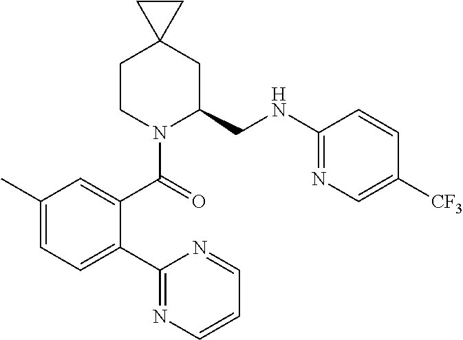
C1CN(C(=O)C2=CC(C)=CC=C2C2=NC=CC=N2)C(CNC2=NC=C([CF3])C=C2)CC12CC2
